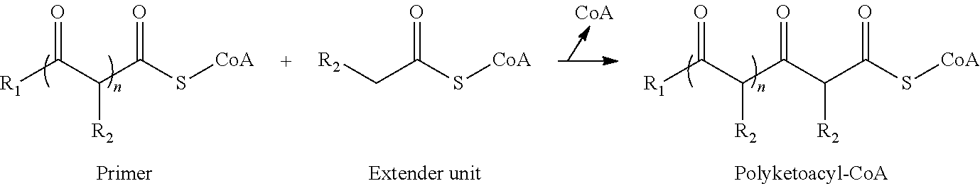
[R2]CC(S[CoA])=O.[R1]C(C(C(S[CoA])=O)[R2])=O.[R1]C(C(C(C(C(S[CoA])=O)[R2])=O)[R2])=O
